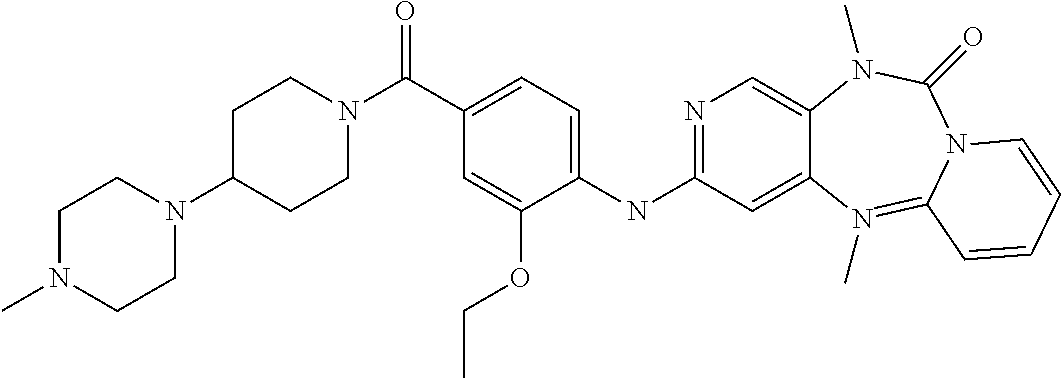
C1(NC2=NC=C3C(=C2)N(C)=C2N(C(=O)N3C)C=CC=C2)=CC=C(C(=O)N2CCC(N3CCN(C)CC3)CC2)C=C1OCC
